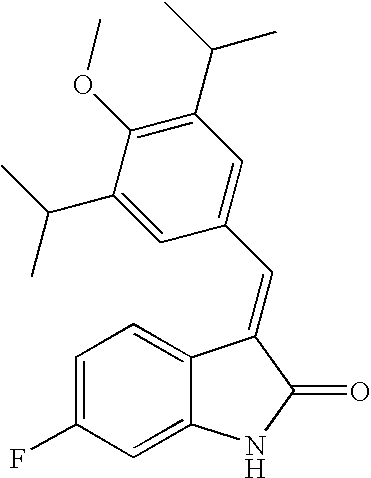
C1=C(F)C=C2C(=C1)C(=CC1=CC(C(C)C)=C(OC)C(C(C)C)=C1)C(=O)N2
